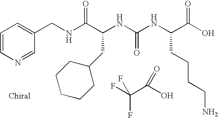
N(C(C(NC(NC(C(O)=O)CCCCN)=O)CC1CCCCC1)=O)CC1=CC=CN=C1.FC(C(O)=O)(F)F
